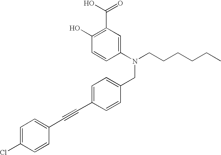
C1(N(CC2=CC=C(C#CC3=CC=C(Cl)C=C3)C=C2)CCCCCC)=CC(C(O)=O)=C(O)C=C1
